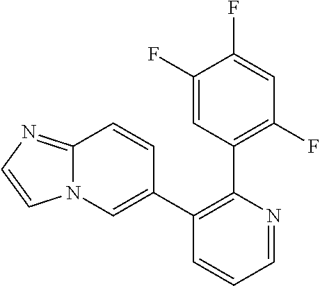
C1=NC(C2=C(F)C=C(F)C(F)=C2)=C(C2=CN3C(=NC=C3)C=C2)C=C1
